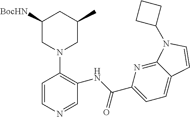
C1=CN=CC(NC(C2=CC=C3C(=N2)N(C2CCC2)C=C3)=O)=C1N1CC(C)CC([BocHN])C1
